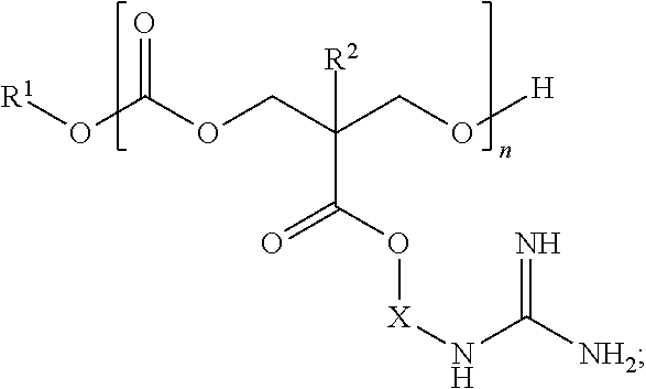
[R1]OC(OCC(COC)(C(O[X]NC([NH2])=N)=O)[R2])=O.[H]
